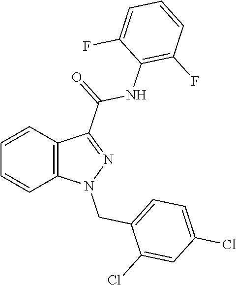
C1=CC2=C(C=C1)N(CC1=CC=C(Cl)C=C1Cl)N=C2C(NC1=C(F)C=CC=C1F)=O
